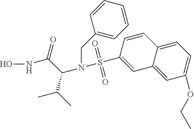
N(C(C(N(CC1=CC=CC=C1)S(=O)(=O)C1=CC2=CC(OCC)=CC=C2C=C1)C(C)C)=O)O
